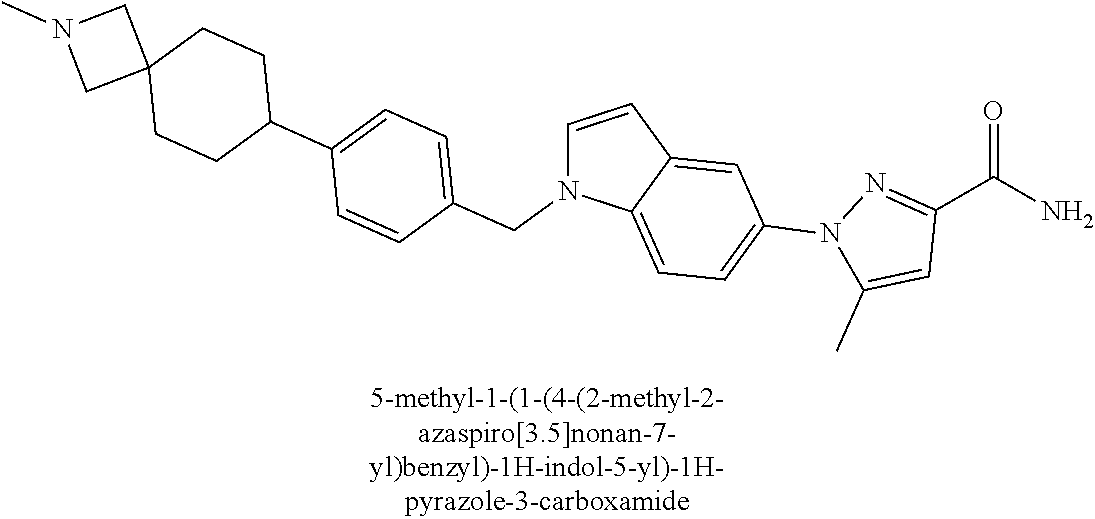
C1=CC2=CC(N3C(C)=CC(C(=O)N)=N3)=CC=C2N1CC1=CC=C(C2CCC3(CC2)CN(C)C3)C=C1
